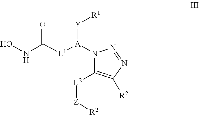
N1([A]([L1]C(NO)=O)[Y][R1])C([L2][Z][R2])=C([R2])N=N1
